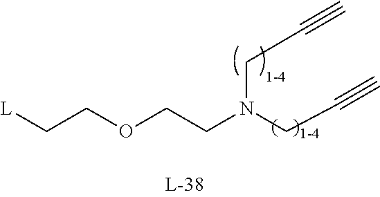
C#CCN(CCOCC[L])CC#C
